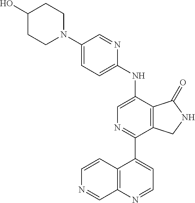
C1(N2CCC(O)CC2)=CC=C(NC2=CN=C(C3=CC=NC4=C3C=CN=C4)C3=C2C(=O)NC3)N=C1
